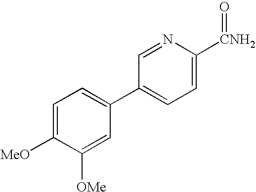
C1=C([MeO])C([OMe])=CC(C2=CC=C([CNH2]=O)N=C2)=C1
